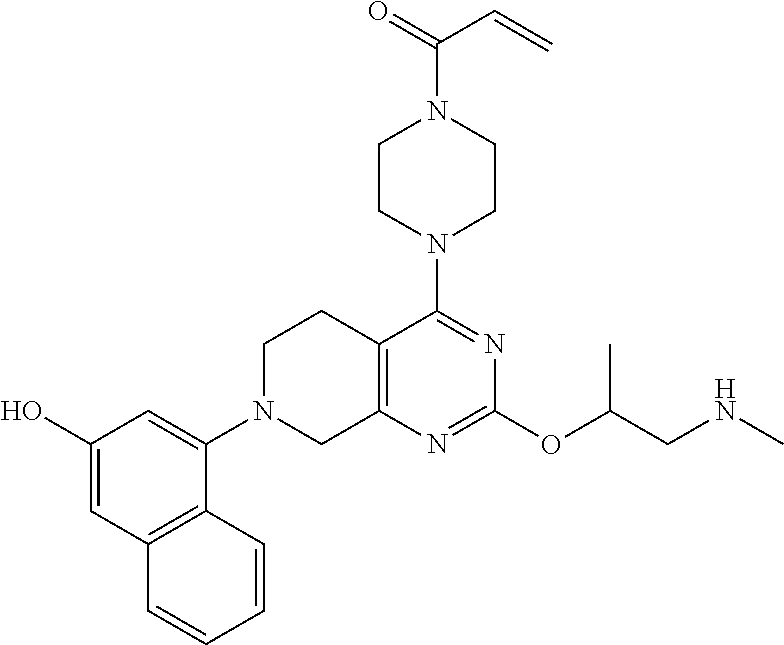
C1N(C2=CC(O)=CC3=C2C=CC=C3)CC2=C(C1)C(N1CCN(C(=O)C=C)CC1)=NC(OC(C)CNC)=N2
